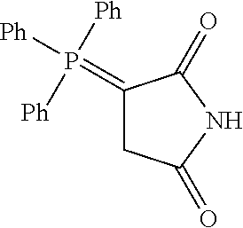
P(=C1CC(=O)NC1=O)([Ph])([Ph])[Ph]
